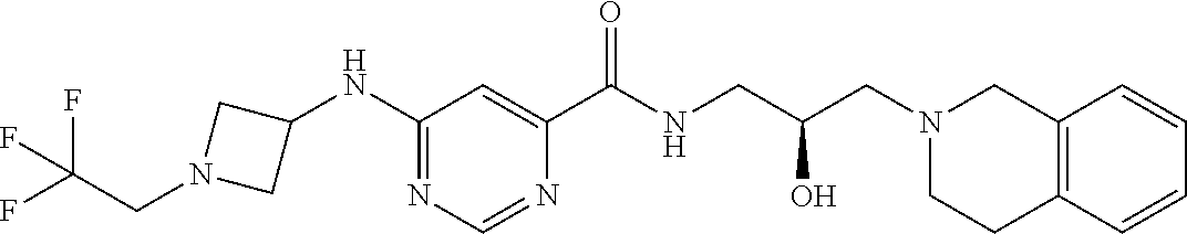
C1(NC2CN(CC(F)(F)F)C2)=NC=NC(C(NCC(CN2CCC3=C(C2)C=CC=C3)O)=O)=C1
